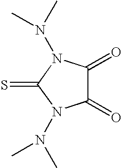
C1(=O)C(=O)N(N(C)C)C(=S)N1N(C)C
